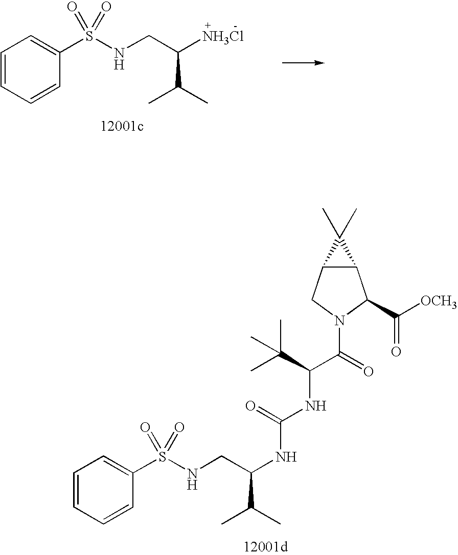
C1=CC=CC(S(NCC(C(C)C)NC(NC(C(=O)N2CC3C(C2C(=O)[OCH3])C3(C)C)C(C)(C)C)=O)(=O)=O)=C1.C1=CC=CC(S(NCC(C(C)C)[NH3Cl])(=O)=O)=C1
